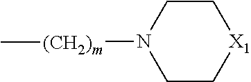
C1N([(CH2)m]C)CC[X1]C1
